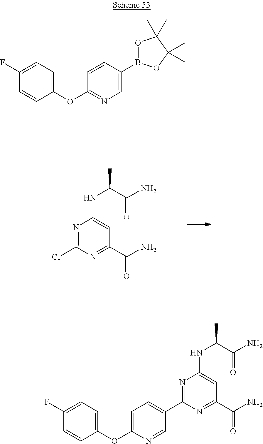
C1(F)=CC=C(OC2=NC=C(B3OC(C)(C)C(C)(C)O3)C=C2)C=C1.N1=C(Cl)N=C(C(N)=O)C=C1NC(C(=O)N)C.C1(F)=CC=C(OC2=CC=C(C3=NC(NC(C(=O)N)C)=CC(C(N)=O)=N3)C=N2)C=C1
